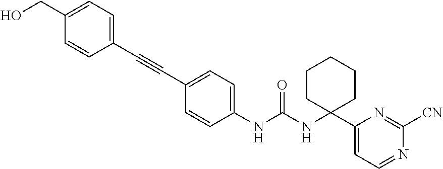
C1=CC(NC(NC2(C3=CC=NC([CN])=N3)CCCCC2)=O)=CC=C1C#CC1=CC=C(CO)C=C1
